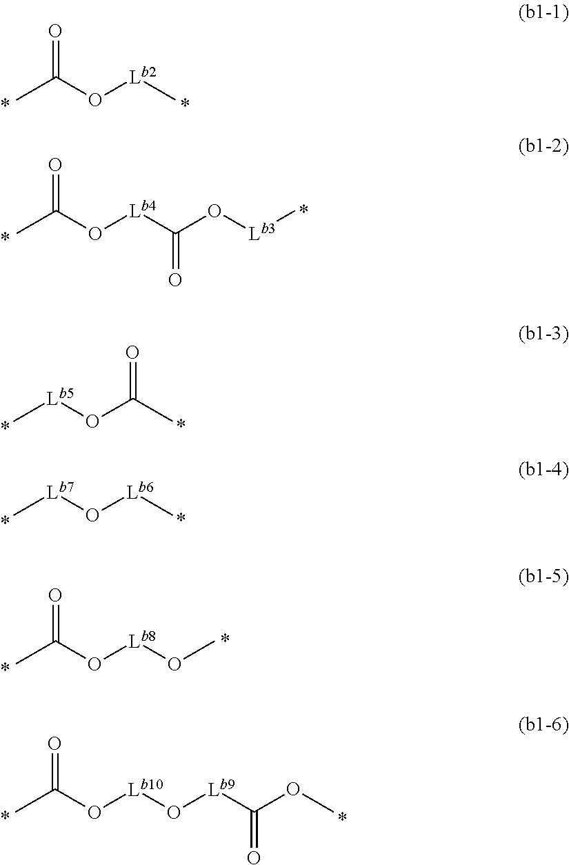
O=C(O[Lb2]C)C.O=C(O[Lb4]C(O[Lb3]C)=O)C.O=C(O[Lb5]C)C.[Lb6](O[Lb7]C)C.O=C(O[Lb8]OC)C.O=C(O[Lb10]O[Lb9]C(OC)=O)C
